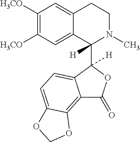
C1([H3CO])=C([H3CO])C=C2C(=C1)CCN(C)C2(C1([H])C2=CC=C3C(=C2C(=O)O1)OCO3)[H]
